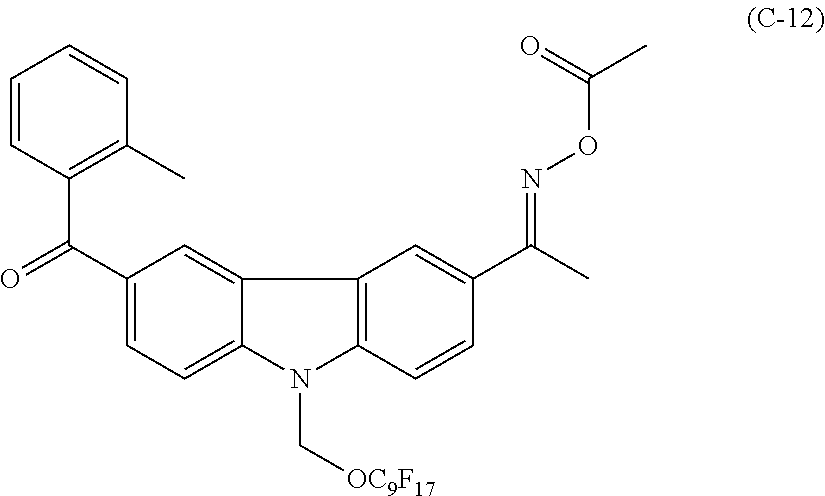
C1(C(=O)C2=C(C)C=CC=C2)=CC=C2C(=C1)C1=C(N2C[OC9F17])C=CC(C(C)=NOC(=O)C)=C1
